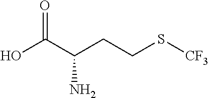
O=C(C(CCS[CF3])N)O
